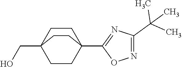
OCC12CCC(C3=NC(C(C)(C)C)=NO3)(CC1)CC2
